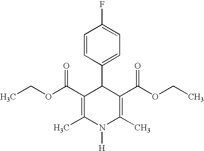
C1=CC(C2C(C(OCC)=O)=C(C)N([H])C(C)=C2C(OCC)=O)=CC=C1F
